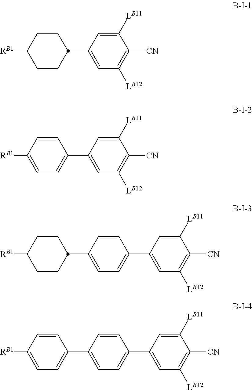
[RB1]C1CCC(C2=CC([LB12])=C([CN])C([LB11])=C2)CC1.[RB1]C1=CC=C(C2=CC([LB12])=C([CN])C([LB11])=C2)C=C1.C1(C2CCC([RB1])CC2)=CC=C(C2=CC([LB12])=C([CN])C([LB11])=C2)C=C1.C1(C2=CC=C([RB1])C=C2)=CC=C(C2=CC([LB12])=C([CN])C([LB11])=C2)C=C1
